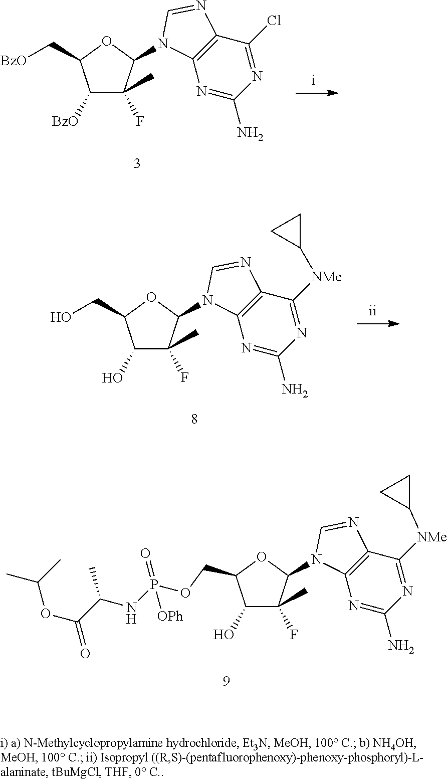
C1([BzO])C(C)(F)C(N2C3=C(C(Cl)=NC(N)=N3)N=C2)OC1C[BzO].C1(O)C(C)(F)C(N2C3=C(C([NMe]C4CC4)=NC(N)=N3)N=C2)OC1CO.C1(O)C(C)(F)C(N2C3=C(C([NMe]C4CC4)=NC(N)=N3)N=C2)OC1COP(NC(C(OC(C)C)=O)C)([OPh])=O
